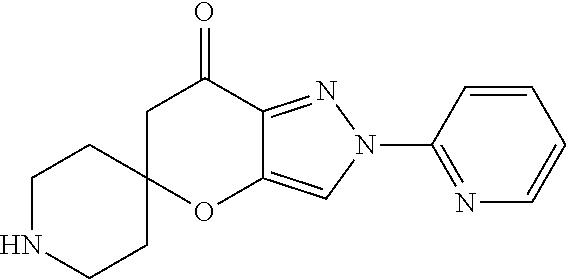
C1NCCC2(C1)OC1=CN(C3=NC=CC=C3)N=C1C(=O)C2
